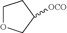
C1OCC([OCO])C1
